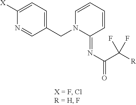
C1(CN2C(=NC(C([R])(F)F)=O)C=CC=C2)=CC=C([X])N=C1
